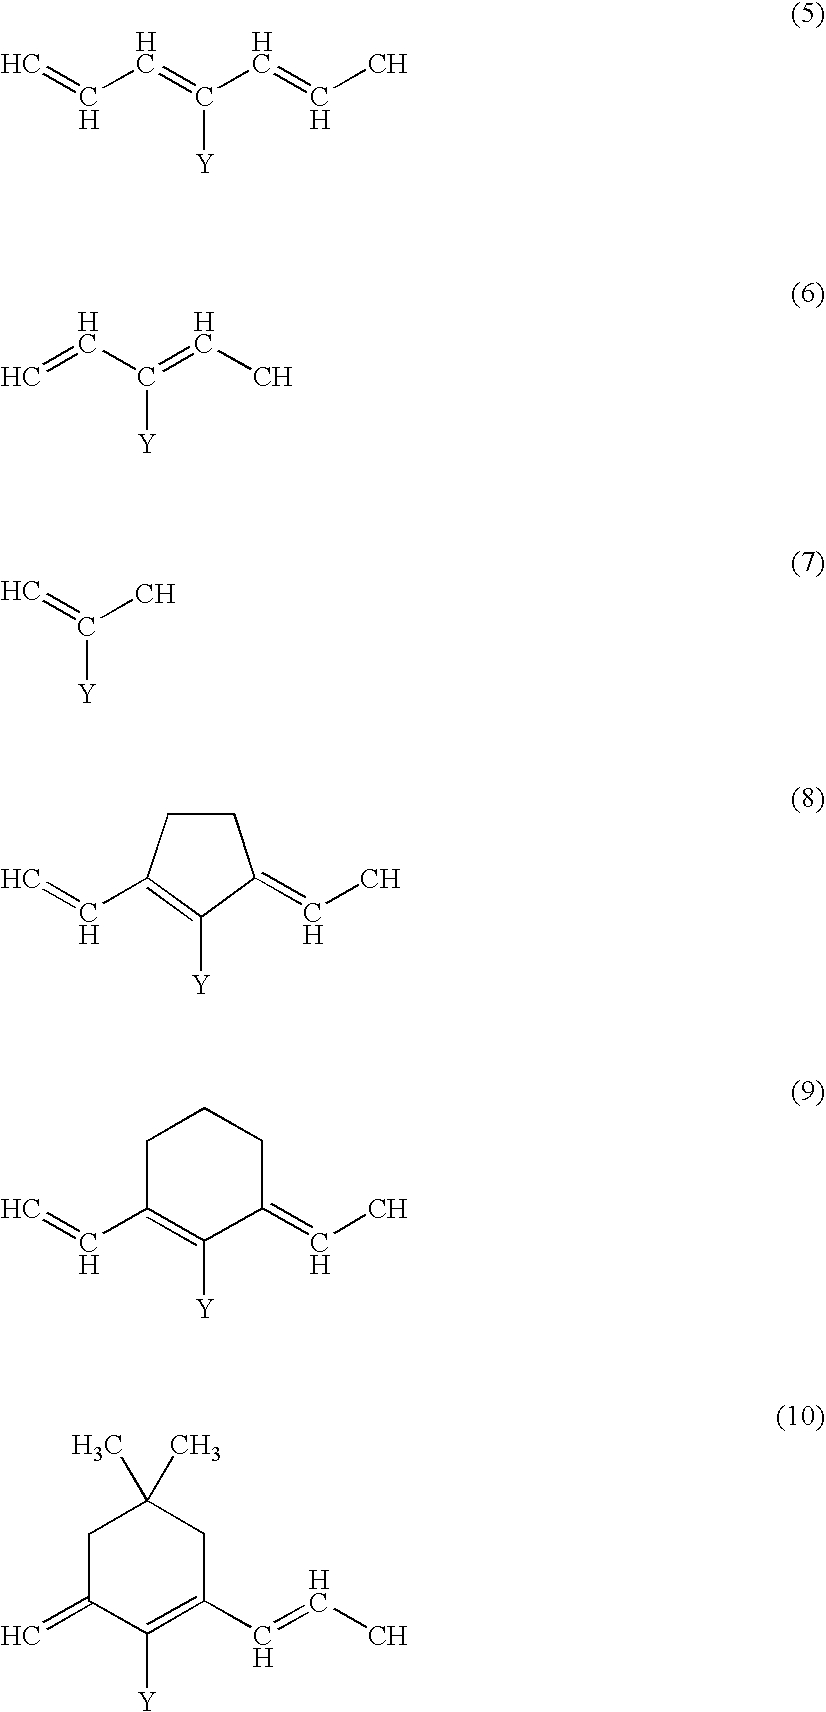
C=CC=C(C=CC)[Y].C=CC(=CC)[Y].C=C(C)[Y].C1CC(C=C)=C([Y])C1=CC.C1C(C=C)=C([Y])C(=CC)CC1.C1C(=C)C([Y])=C(C=CC)CC1(C)C
